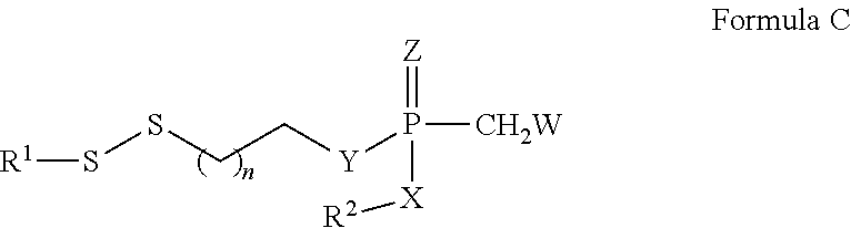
[R1]SSCC[Y]P(=[Z])([CH2W])[X][R2]
